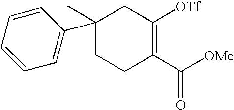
C1=CC=CC=C1C1(C)CCC(C([OMe])=O)=C([OTf])C1
